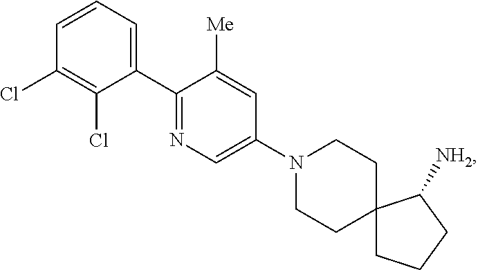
C1=CC(Cl)=C(Cl)C(C2=NC=C(N3CCC4(CC3)CCCC4[NH2])C=C2[Me])=C1
